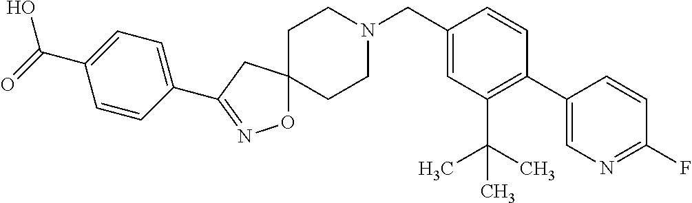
O1C2(CC(C3=CC=C(C(=O)O)C=C3)=N1)CCN(CC1=CC(C(C)(C)C)=C(C3=CN=C(F)C=C3)C=C1)CC2
